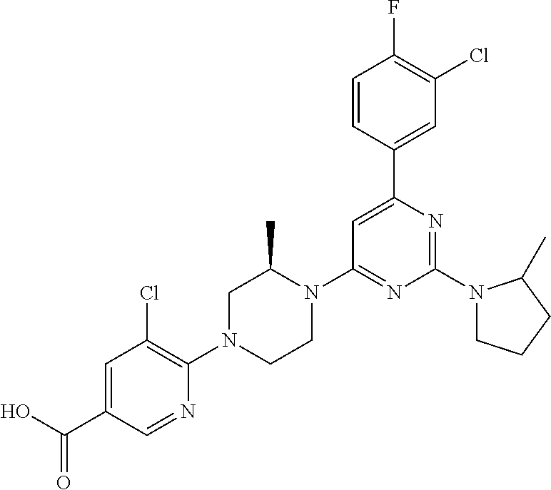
C1=C(C(O)=O)C=NC(N2CCN(C3=NC(N4CCCC4C)=NC(C4=CC(Cl)=C(F)C=C4)=C3)C(C)C2)=C1Cl
